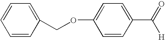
C(OC1=CC=C(C(=O)[H])C=C1)C1=CC=CC=C1
